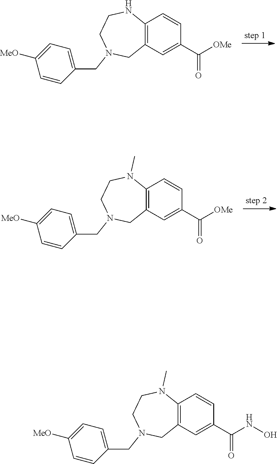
C1=CC(C(=O)[OMe])=CC2=C1NCCN(CC1=CC=C([MeO])C=C1)C2.C1=CC(C(=O)[OMe])=CC2=C1N(C)CCN(CC1=CC=C([MeO])C=C1)C2.C1=CC(C(=O)NO)=CC2=C1N(C)CCN(CC1=CC=C([MeO])C=C1)C2
